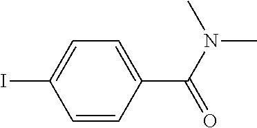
C1=CC(C(N(C)C)=O)=CC=C1I
